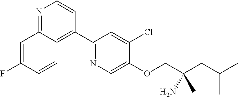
N1=C2C(=C(C3=NC=C(OCC(CC(C)C)(N)C)C(Cl)=C3)C=C1)C=CC(F)=C2
